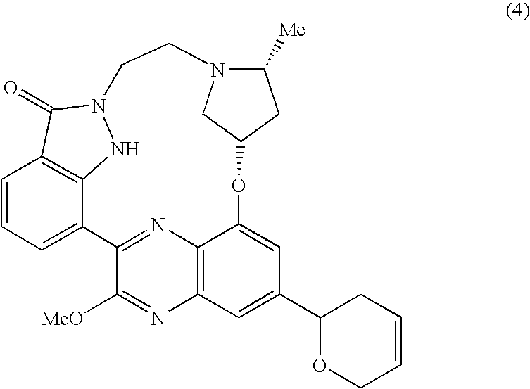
C1=CC=C2C3=C1C(=O)N(N3)CCN1C([Me])CC(OC3=CC(C4OCC=CC4)=CC4=C3N=C2C([MeO])=N4)C1
